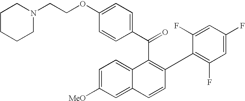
C(C1=C(C2=C(F)C=C(F)C=C2F)C=CC2=CC([MeO])=CC=C12)(C1=CC=C(OCCN2CCCCC2)C=C1)=O
